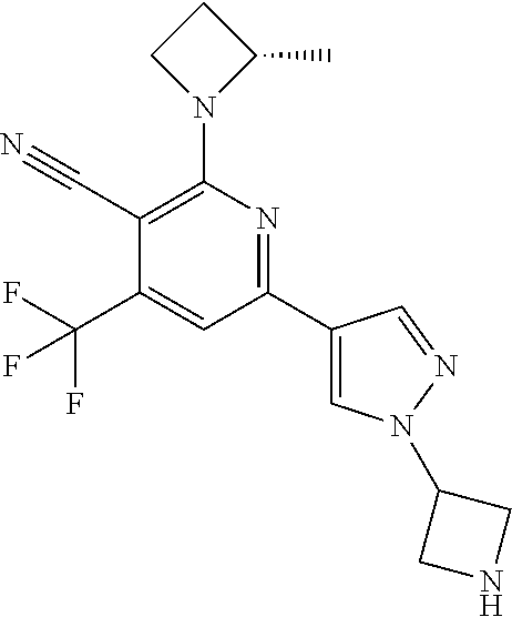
C1(C#N)=C(N2C(C)CC2)N=C(C2=CN(C3CNC3)N=C2)C=C1C(F)(F)F
